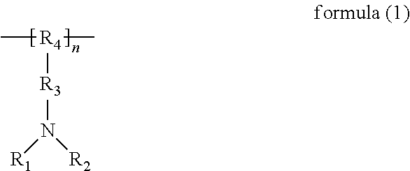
[R4]([R3]N([R1])[R2])(C)C
